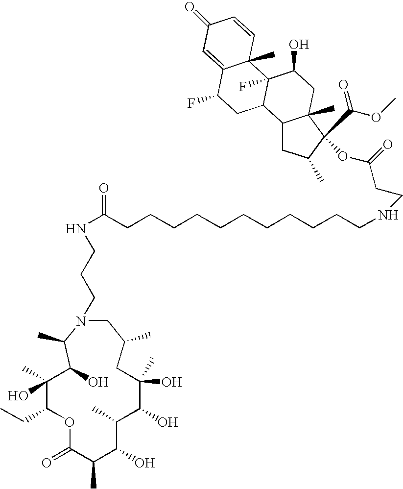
C1(O)(C)C(CC)OC(=O)C(C)C(O)C(C)C(O)C(O)(C)CC(C)CN(CCCNC(=O)CCCCCCCCCCCNCCC(OC2(C(OC)=O)C3(C)C(CC2C)C2C(F)(C(O)C3)C3(C)C(=CC(=O)C=C3)C(F)C2)=O)C(C)C1O
